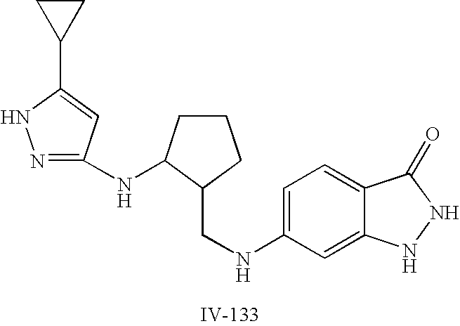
C1=C(NCC2C(NC3=NNC(C4CC4)=C3)CCC2)C=C2C(=C1)C(=O)NN2
